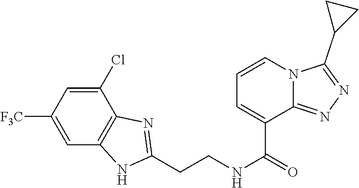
C1(Cl)=CC([F3C])=CC2=C1N=C(CCNC(=O)C1=CC=CN3C1=NN=C3C1CC1)N2
